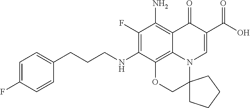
C1(F)=C(NCCCC2=CC=C(F)C=C2)C2=C3C(=C1N)C(=O)C(C(=O)O)=CN3C1(CO2)CCCC1
